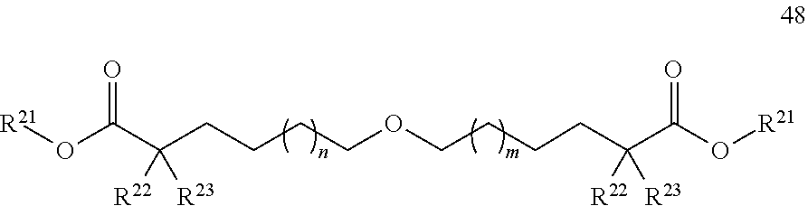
O(C(C(CCCCOCCCCC(C(O[R21])=O)([R23])[R22])([R23])[R22])=O)[R21]
